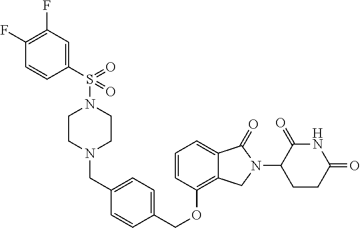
C(OC1=C2C(=CC=C1)C(=O)N(C1C(=O)NC(=O)CC1)C2)C1=CC=C(CN2CCN(S(=O)(=O)C3=CC(F)=C(F)C=C3)CC2)C=C1
